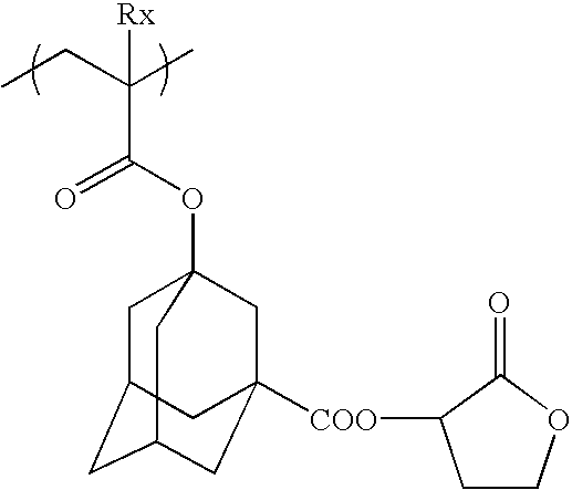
CCC(C)([Rx])C(=O)OC12CC3CC(CC([COO]C4CCOC4=O)(C1)C3)C2
